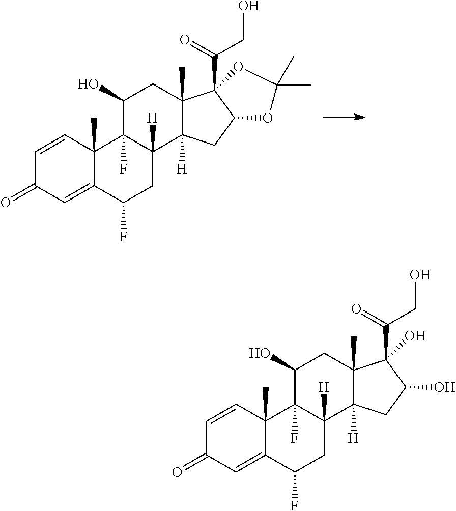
C1=CC2(C)C(=CC1=O)C(F)CC1([H])C2(F)C(O)CC2(C)C1([H])CC1C2(C(=O)CO)OC(C)(C)O1.C1=CC2(C)C(=CC1=O)C(F)CC1([H])C2(F)C(O)CC2(C)C1([H])CC(O)C2(C(=O)CO)O
